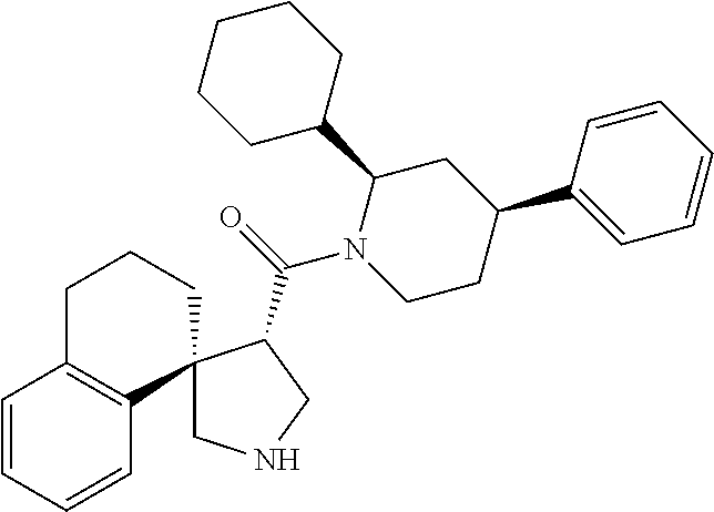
C1=CC=CC2=C1CCCC21CNCC1C(=O)N1CCC(C2=CC=CC=C2)CC1C1CCCCC1
